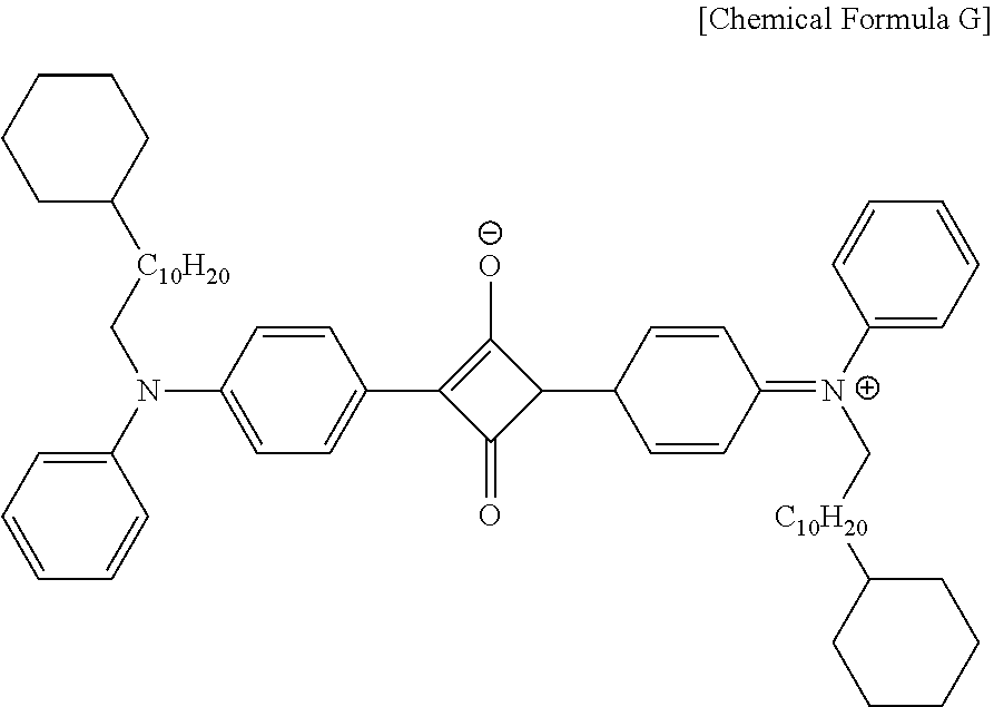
C1=CC(N(C2=CC=CC=C2)C[C10H20]C2CCCCC2)=CC=C1C1=C([O-])C(C2C=CC(=[N+](C3=CC=CC=C3)C[C10H20]C3CCCCC3)C=C2)C1=O
